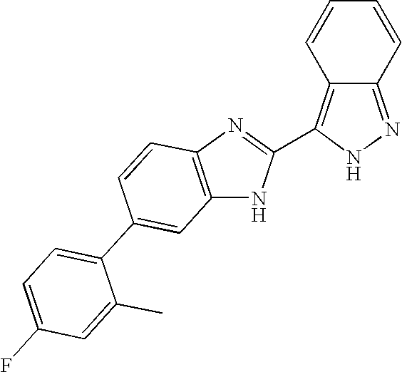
C1=CC2=C(C3=NC4=C(N3)C=C(C3=CC=C(F)C=C3C)C=C4)NN=C2C=C1
